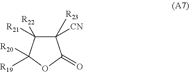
C1([R23])([CN])C([R22])([R21])C([R19])([R20])OC1=O
